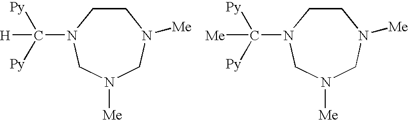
C1CN(C([Py])([Py])[H])CN([Me])CN1[Me].C1CN(C([Py])([Py])[Me])CN([Me])CN1[Me]
